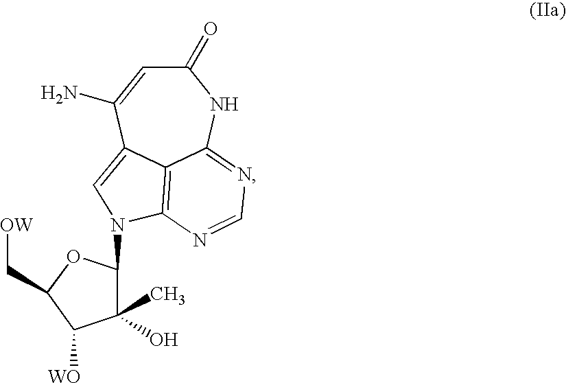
C1(=O)C=C(N)C2=CN(C3C(C)(O)C([WO])C(C[OW])O3)C3=C2C(=NC=N3)N1
